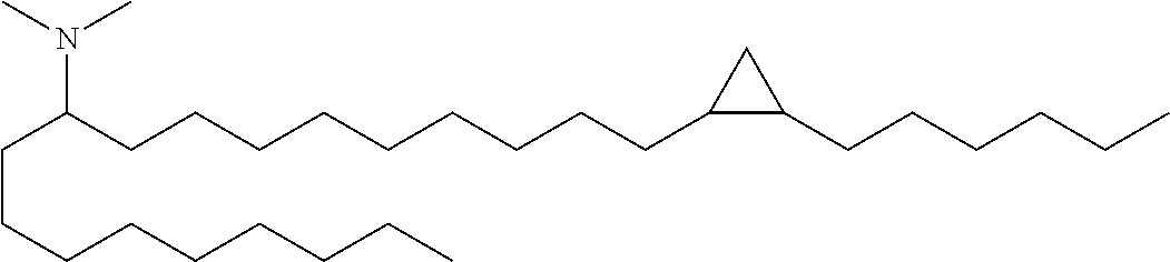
N(C(CCCCCCCCCC1C(CCCCCC)C1)CCCCCCCCC)(C)C
